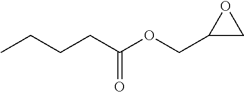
C(CC(OCC1CO1)=O)CC
